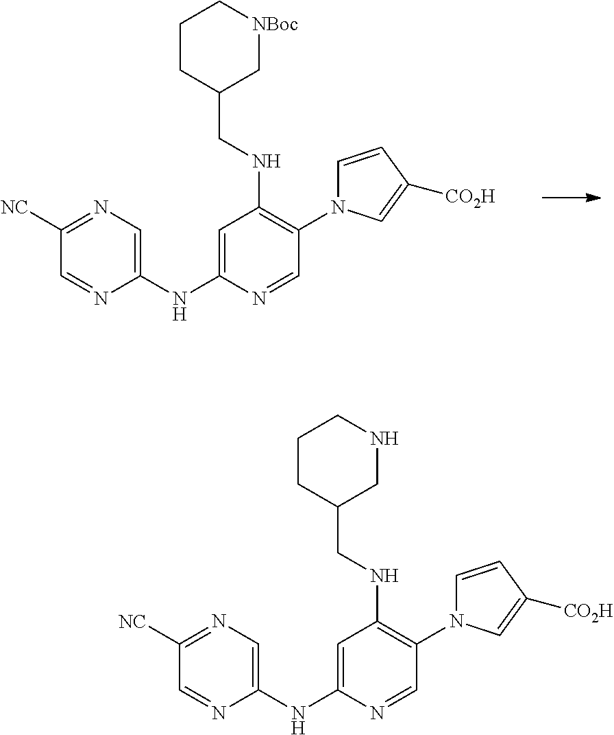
C1(NC2=CC(NCC3C[NBoc]CCC3)=C(N3C=CC([CO2H])=C3)C=N2)=CN=C([NC])C=N1.C1(NC2=CC(NCC3CNCCC3)=C(N3C=CC([CO2H])=C3)C=N2)=CN=C([NC])C=N1
